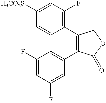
C1=CC([H3CO2S])=CC(F)=C1C1=C(C2=CC(F)=CC(F)=C2)C(=O)OC1
